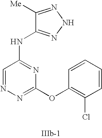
C1=NN=C(OC2=C(Cl)C=CC=C2)N=C1NC1=NNN=C1[Me]
